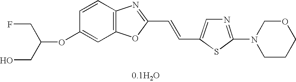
C(OC1=CC2=C(C=C1)N=C(C=CC1=CN=C(N3CCCOC3)S1)O2)(CO)CF
